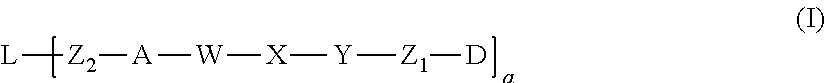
[L][Z2][A][W][X][Y][Z1][D]
